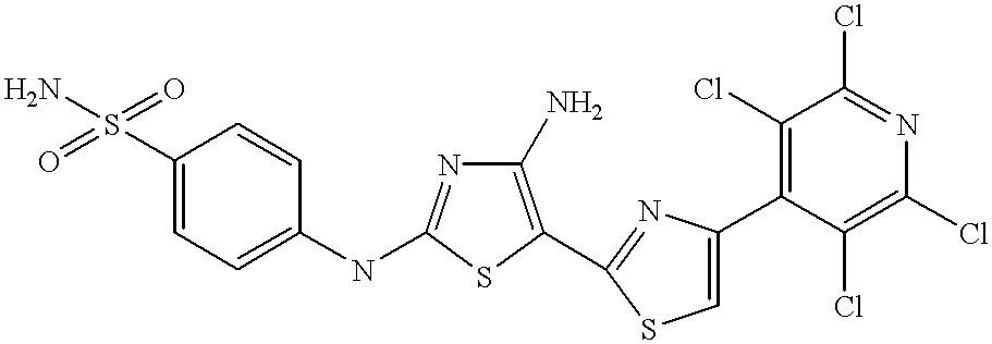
C1(S(=O)(=O)N)=CC=C(NC2=NC(N)=C(C3=NC(C4=C(Cl)C(Cl)=NC(Cl)=C4Cl)=CS3)S2)C=C1
